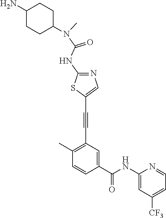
C1(C)=C(C#CC2=CN=C(NC(=O)N(C)C3CCC(N)CC3)S2)C=C(C(NC2=CC([CF3])=CC=N2)=O)C=C1
